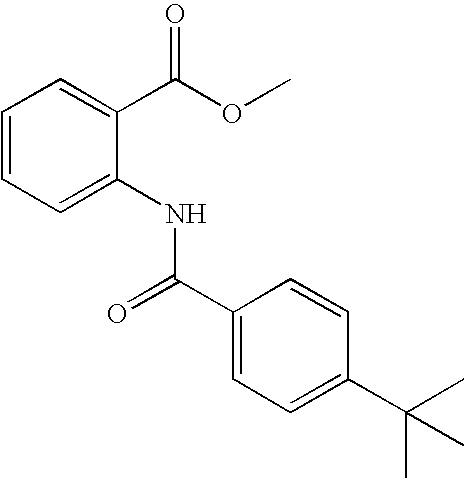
C1=CC=C(NC(C2=CC=C(C(C)(C)C)C=C2)=O)C(C(OC)=O)=C1
